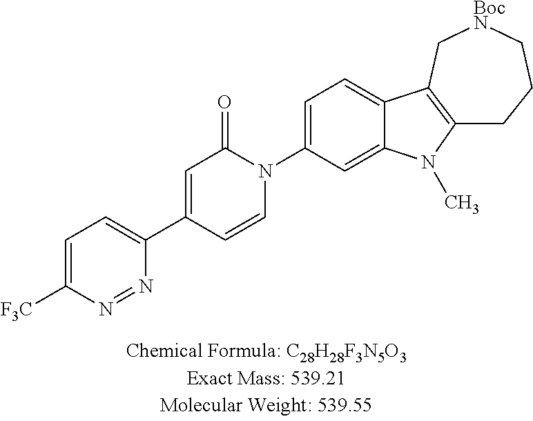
C1=C([F3C])N=NC(C2=CC(=O)N(C3=CC=C4C(=C3)N(C)C3=C4C[BocN]CCC3)C=C2)=C1
